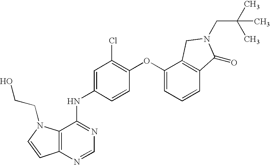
C12=C(N=CN=C1NC1=CC(Cl)=C(OC3=CC=CC4=C3CN(CC(C)(C)C)C4=O)C=C1)C=CN2CCO
